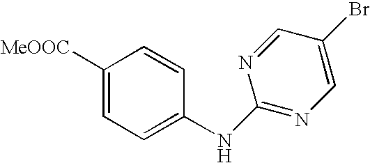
C1([MeOOC])=CC=C(NC2=NC=C(Br)C=N2)C=C1
